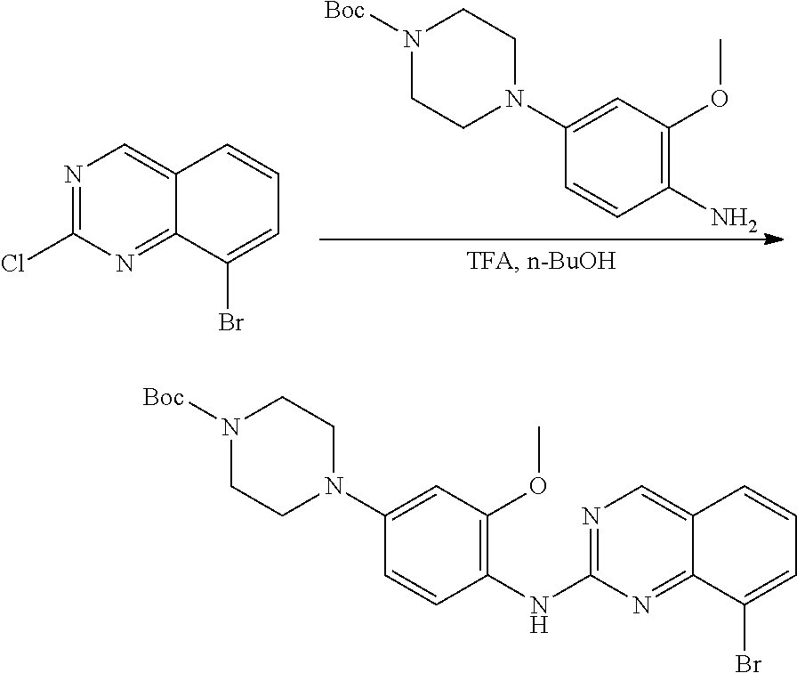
C1(N)=C(OC)C=C(N2CCN([Boc])CC2)C=C1.N1=C(Cl)N=C2C(=C1)C=CC=C2Br.N1([Boc])CCN(C2=CC(OC)=C(NC3=NC=C4C(=N3)C(Br)=CC=C4)C=C2)CC1
